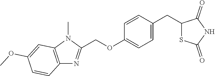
C(OC1=CC=C(CC2SC(=O)NC2=O)C=C1)C1=NC2=C(N1C)C=C(OC)C=C2
